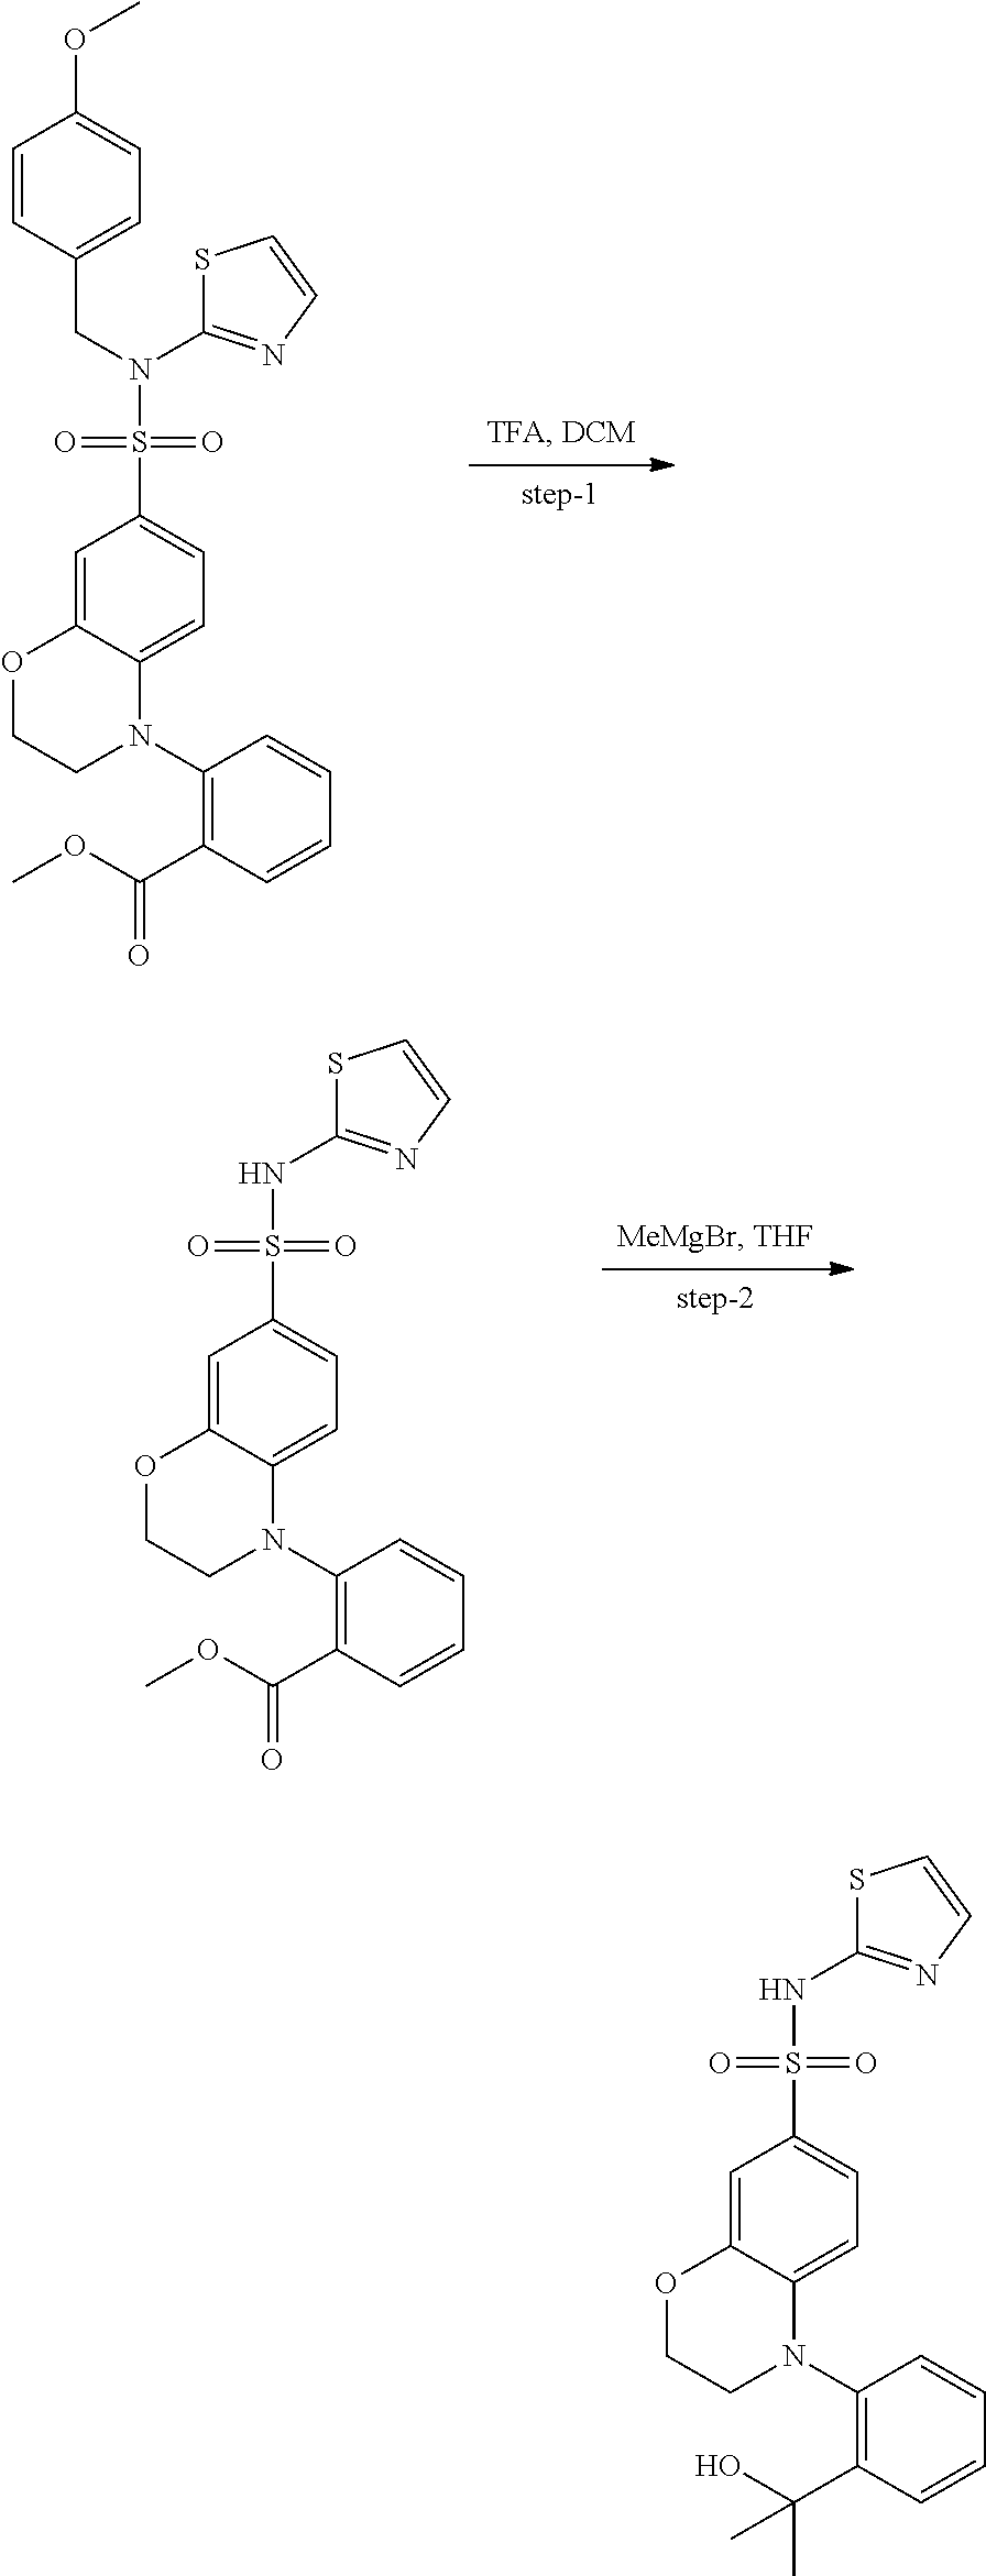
O(C1=CC=C(CN(C2=NC=CS2)S(=O)(=O)C2=CC=C3C(=C2)OCCN3C2=C(C(=O)OC)C=CC=C2)C=C1)C.N(C1=NC=CS1)S(=O)(=O)C1=CC=C2C(=C1)OCCN2C1=C(C(OC)=O)C=CC=C1.N(C1=NC=CS1)S(=O)(=O)C1=CC=C2C(=C1)OCCN2C1=C(C(O)(C)C)C=CC=C1
